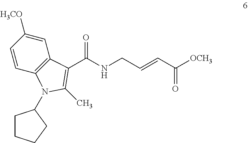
C1=C([H3CO])C=CC2=C1C(C(NCC=CC([OCH3])=O)=O)=C(C)N2C1CCCC1
